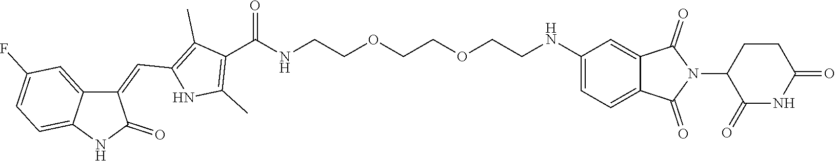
C1(=CC2=C(C)C(C(NCCOCCOCCNC3=CC=C4C(=C3)C(=O)N(C3C(=O)NC(=O)CC3)C4=O)=O)=C(C)N2)C2=CC(F)=CC=C2NC1=O
